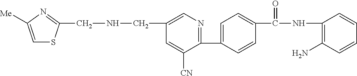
C1(C2=CC=C(C(NC3=C(N)C=CC=C3)=O)C=C2)=NC=C(CNCC2=NC([Me])=CS2)C=C1[CN]
